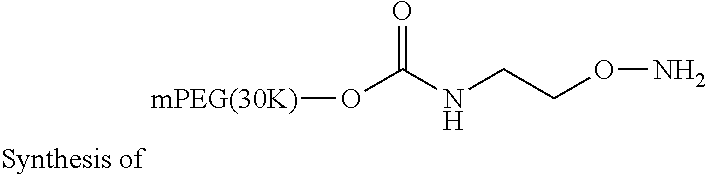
NOCCNC(O[mPEG(30K)])=O
